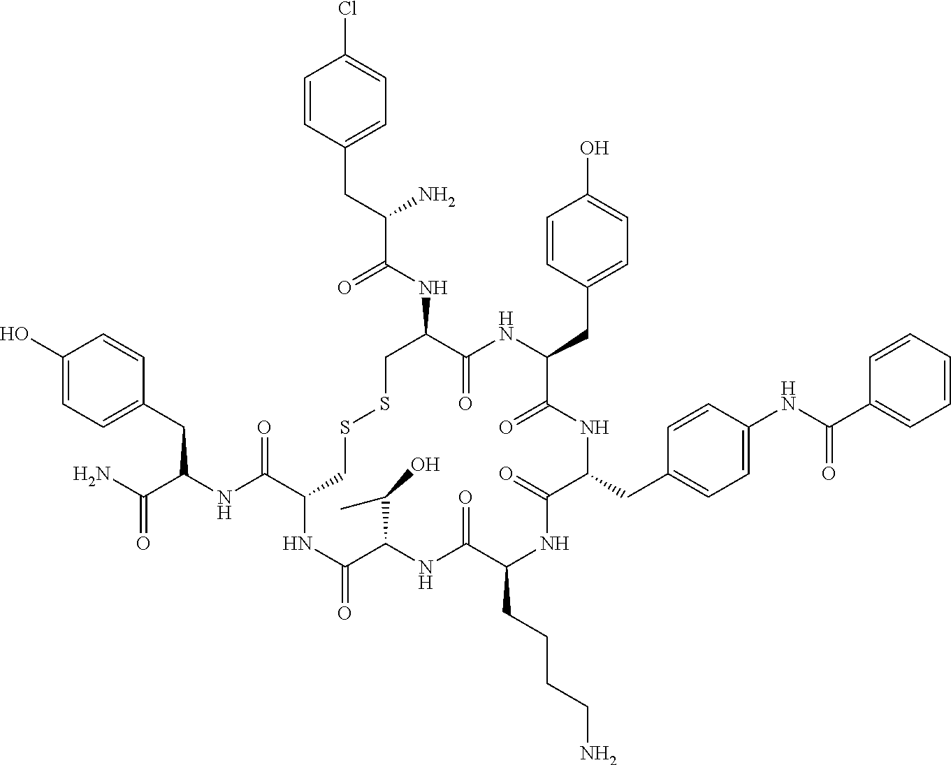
C1=CC(CC(NC(C2CSSCC(NC(C(CC3=CC=C(Cl)C=C3)N)=O)C(=O)NC(CC3=CC=C(O)C=C3)C(=O)NC(CC3=CC=C(NC(C4=CC=CC=C4)=O)C=C3)C(=O)NC(CCCCN)C(=O)NC(C(C)O)C(=O)N2)=O)C(N)=O)=CC=C1O
